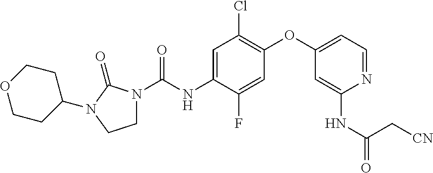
C1N(C(NC2=CC(Cl)=C(OC3=CC=NC(NC(=O)C[CN])=C3)C=C2F)=O)C(=O)N(C2CCOCC2)C1
